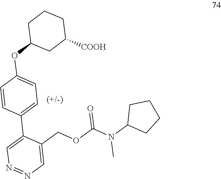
C1(C2=CC=C(OC3CC([COOH])CCC3)C=C2)=CN=NC=C1COC(=O)N(C)C1CCCC1
